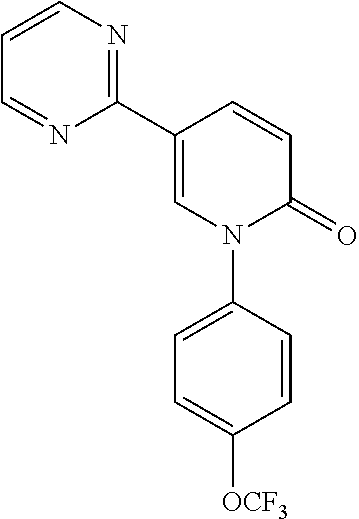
C1=C(C2=NC=CC=N2)C=CC(=O)N1C1=CC=C([OCF3])C=C1
